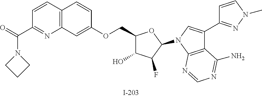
C1(COC2=CC3=C(C=C2)C=CC(C(=O)N2CCC2)=N3)C(O)C(F)C(N2C=C(C3=NN(C)C=C3)C3=C2N=CN=C3N)O1
